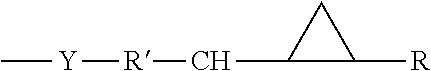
C[Y][R]CC1C([R])C1
